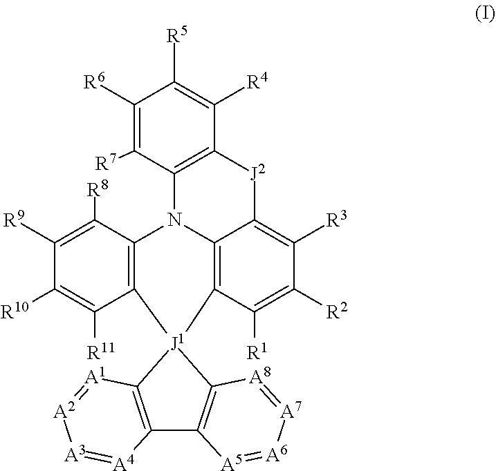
C1([R6])=C([R7])C2=C(C([R4])=C1[R5])[J2]C1=C([R3])C([R2])=C([R1])C3=C1N2C1=C(C([R11])=C([R10])C([R9])=C1[R8])[J1]31C2=C(C3=C1[A1]=[A2][A3]=[A4]3)[A5]=[A6][A7]=[A8]2
